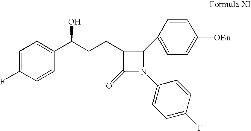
C1(CCC(O)C2=CC=C(F)C=C2)C(=O)N(C2=CC=C(F)C=C2)C1C1=CC=C([OBn])C=C1
